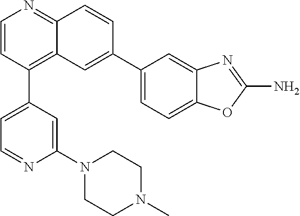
C1=CC(C2=CC=NC(N3CCN(C)CC3)=C2)=C2C(=N1)C=CC(C1=CC=C3C(=C1)N=C(N)O3)=C2
